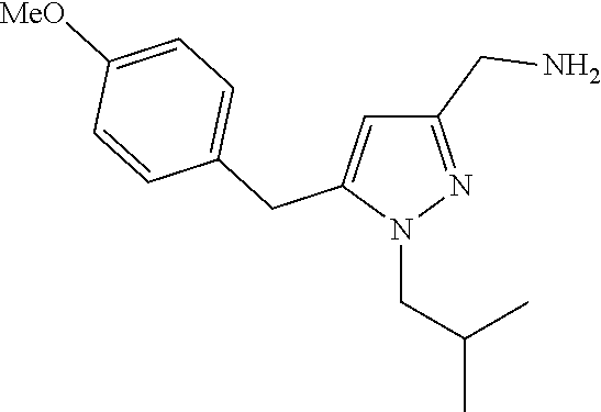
N1(CC(C)C)N=C(CN)C=C1CC1=CC=C([MeO])C=C1
